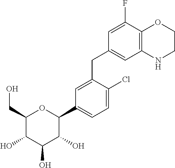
C1(CO)C(O)C(O)C(O)C(C2=CC=C(Cl)C(CC3=CC4=C(C(F)=C3)OCCN4)=C2)O1
